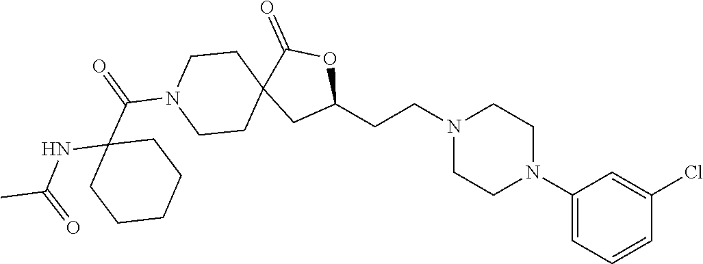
C1(N2CCN(CCC3OC(=O)C4(C3)CCN(C(C3(NC(C)=O)CCCCC3)=O)CC4)CC2)=CC=CC(Cl)=C1
